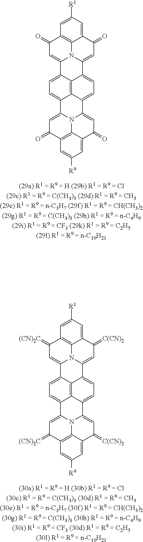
C1([R1])=CC2=C3C(=C1)C(=O)C=C1N3C(=CC2=O)C2=CC=C3C4=C2C1=CC=C4C1=CC(=O)C2=CC([R9])=CC4=C2N1C3=CC4=O.C1([R1])=CC2=C3C(=C1)C(=[C(CN)2])C=C1N3C(=CC2=[(CN)2C])C2=CC=C3C4=C2C1=CC=C4C1=CC(=[C(CN)2])C2=CC([R9])=CC4=C2N1C3=CC4=[(CN)2C]
